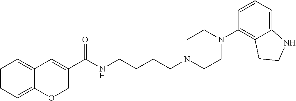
C1=CC=C2C(=C1)C=C(C(NCCCCN1CCN(C3=C4C(=CC=C3)NCC4)CC1)=O)CO2
